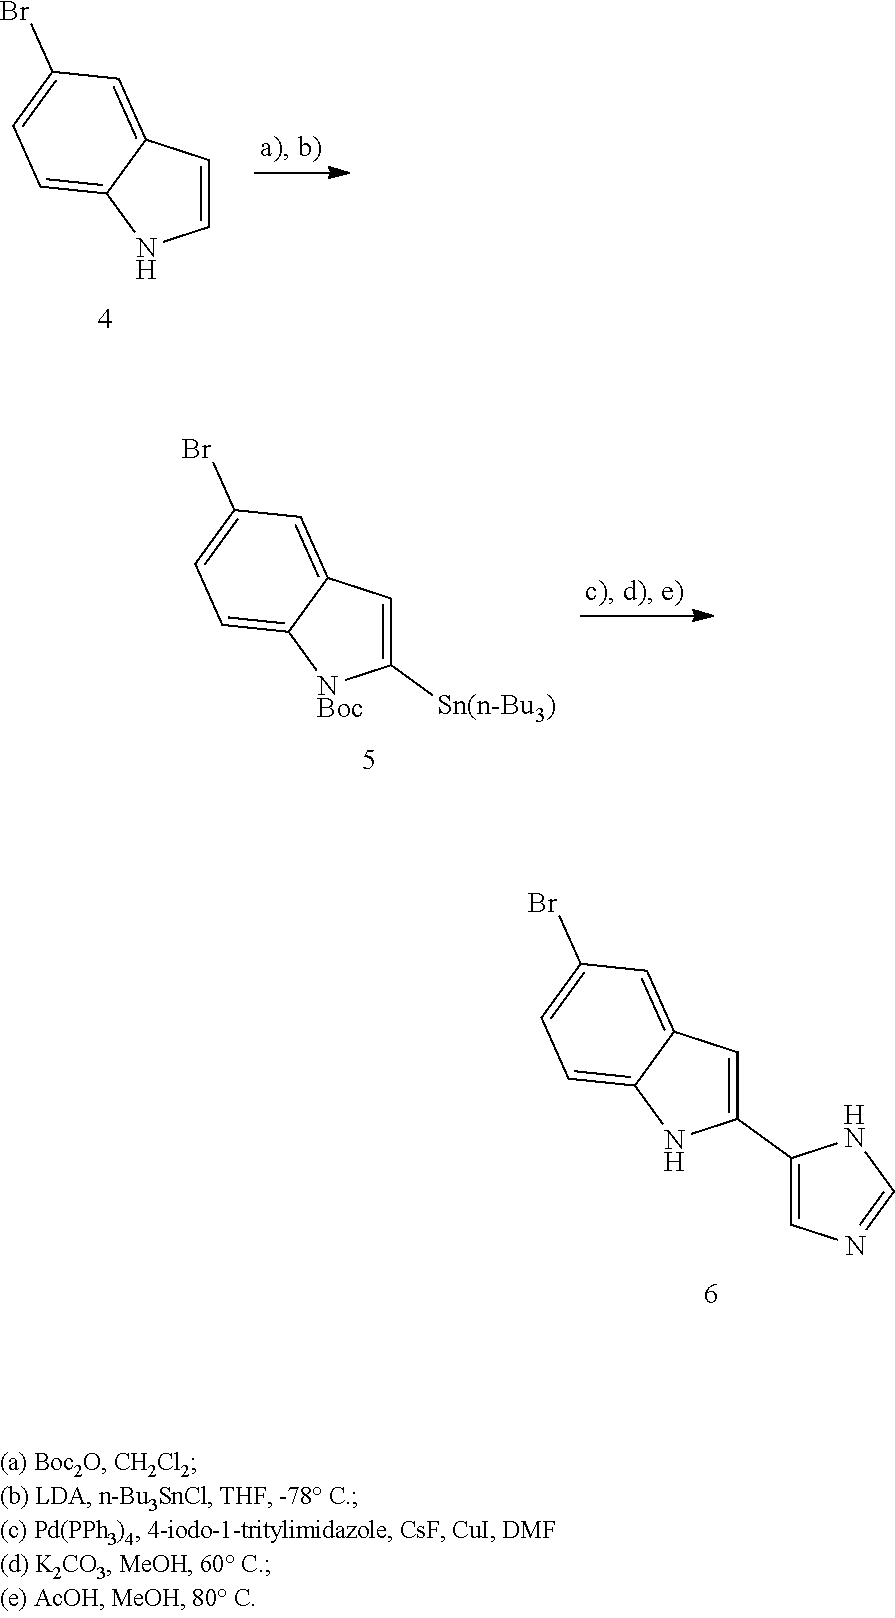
C1(C2=CC3=CC(Br)=CC=C3N2)=CN=CN1.C1=CC2=CC(Br)=CC=C2N1.C1([Sn(n-Bu3)])=CC2=CC(Br)=CC=C2[NBoc]1
